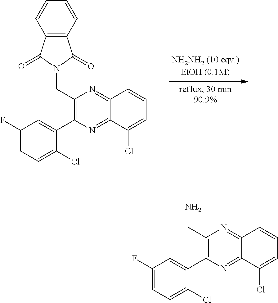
C12=C(C=CC=C1)C(=O)N(CC1=C(C3=CC(F)=CC=C3Cl)N=C3C(=N1)C=CC=C3Cl)C2=O.NCC1=C(C2=CC(F)=CC=C2Cl)N=C2C(=N1)C=CC=C2Cl
